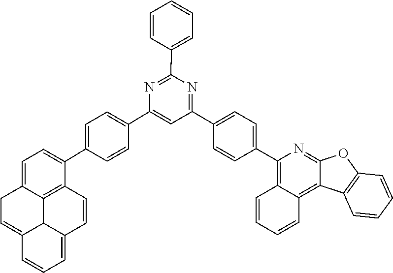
C12=C3C(=C(C4=CC=C(C5=NC(C6=CC=CC=C6)=NC(C6=CC=C(C7=CC=C8CC=C9C%10C8=C7C=CC%10=CC=C9)C=C6)=C5)C=C4)N=C1OC1=C2C=CC=C1)C=CC=C3
